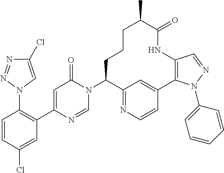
C1(Cl)=CN(C2=C(C3=CC(=O)N(C4C5=NC=CC(=C5)C5=C(C=NN5C5=CC=CC=C5)NC(=O)C(C)CCC4)C=N3)C=C(Cl)C=C2)N=N1
